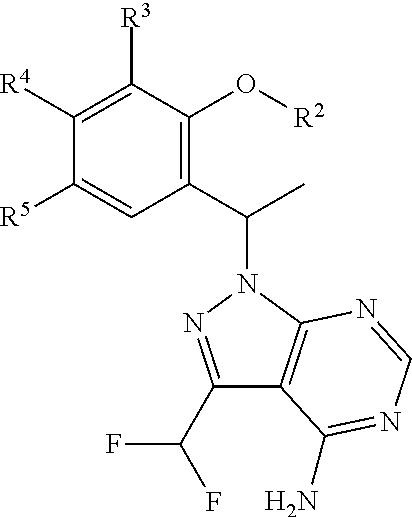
C1(C(C)N2N=C(C(F)F)C3=C2N=CN=C3N)=C(O[R2])C([R3])=C([R4])C([R5])=C1
